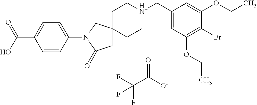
FC(C([O-])=O)(F)F.C1C[HN+](CC2=CC(OCC)=C(Br)C(OCC)=C2)CCC12CC(=O)N(C1=CC=C(C(=O)O)C=C1)C2
